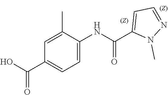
C(C1=CC=C(NC(C2=CC=NN2C)=O)C(C)=C1)(O)=O
